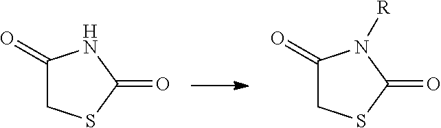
C1(=O)CSC(=O)N1.C1(=O)CSC(=O)N1[R]
